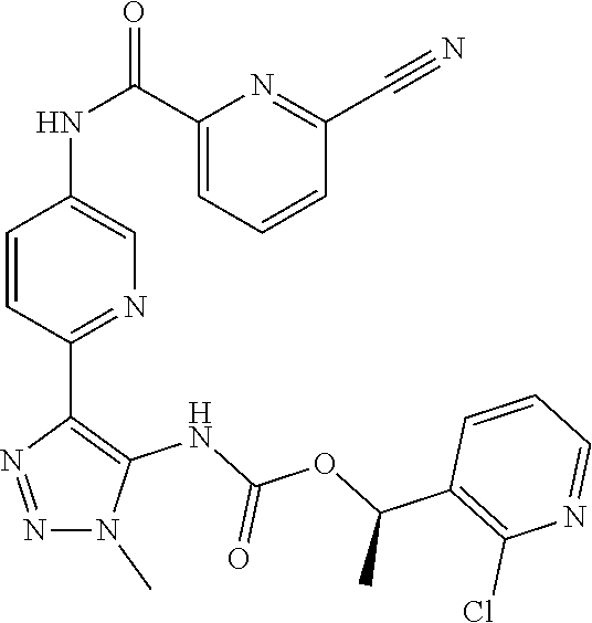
N1(C)C(NC(OC(C2=C(Cl)N=CC=C2)C)=O)=C(C2=NC=C(NC(C3=CC=CC(C#N)=N3)=O)C=C2)N=N1
